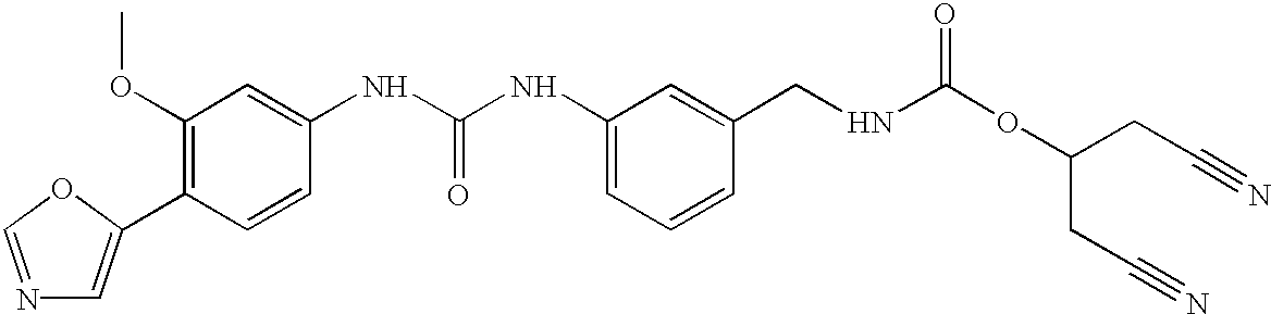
N1=COC(C2=C(OC)C=C(NC(NC3=CC=CC(CNC(OC(CC#N)CC#N)=O)=C3)=O)C=C2)=C1
